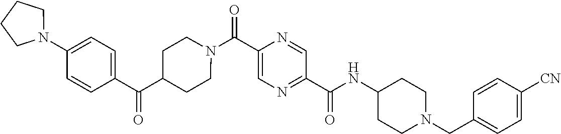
N(C(C1=NC=C(C(=O)N2CCC(C(C3=CC=C(N4CCCC4)C=C3)=O)CC2)N=C1)=O)C1CCN(CC2=CC=C([CN])C=C2)CC1
